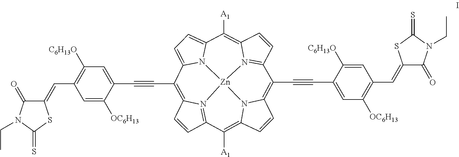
C1=CC2=N3C1=C(C#CC1=CC([C6H13O])=C(C=C4C(=O)N(CC)C(=S)S4)C=C1[OC6H13])C1=CC=C4N1[Zn]31N3=C(C=CC3=C4[A1])C(C#CC3=CC([OC6H13])=C(C=C4C(=O)N(CC)C(=S)S4)C=C3[C6H13O])=C3C=CC(=C2[A1])N31
